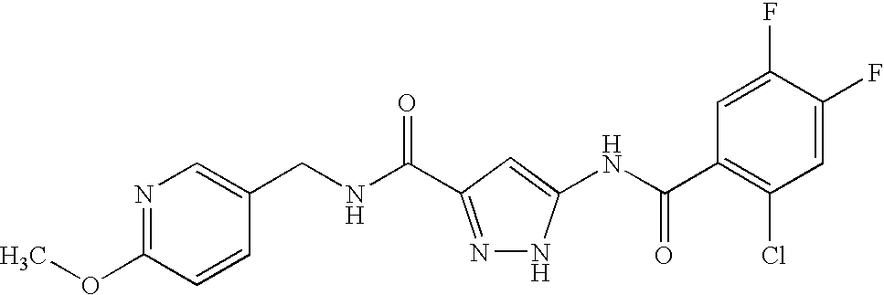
C(NC(=O)C1=NNC(NC(C2=C(Cl)C=C(F)C(F)=C2)=O)=C1)C1=CN=C(OC)C=C1
